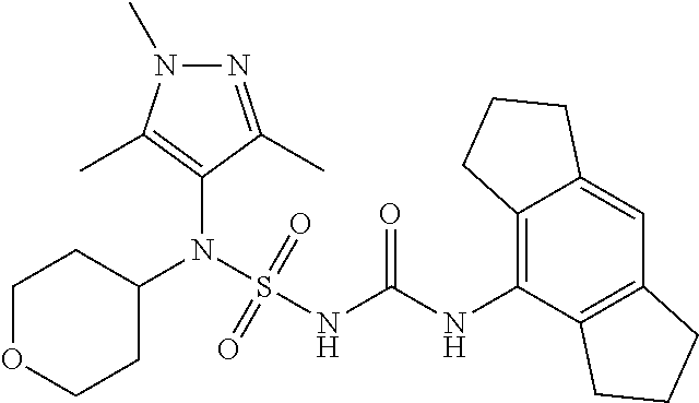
C1(N(S(NC(NC2=C3C(=CC4=C2CCC4)CCC3)=O)(=O)=O)C2CCOCC2)=C(C)N(C)N=C1C
